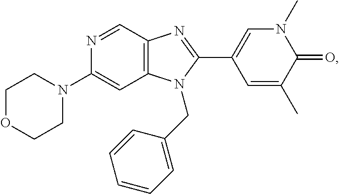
C1OCCN(C2=CC3=C(C=N2)N=C(C2=CN(C)C(=O)C(C)=C2)N3CC2=CC=CC=C2)C1
